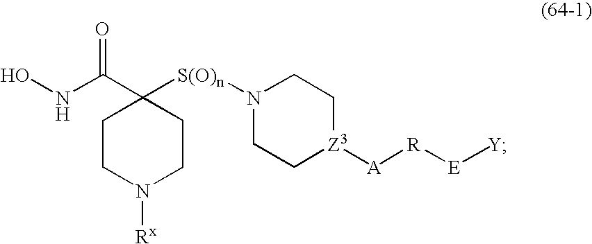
C1C[Z3]([A][R][E][Y])CCN1[S(O)n]C1(C(NO)=O)CCN([Rx])CC1
